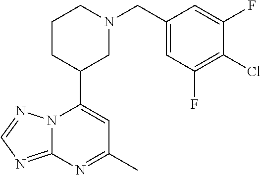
N12C(=NC=N1)N=C(C)C=C2C1CN(CC2=CC(F)=C(Cl)C(F)=C2)CCC1
